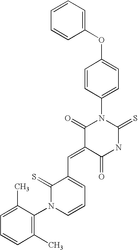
C1=CC=CC(OC2=CC=C(N3C(=O)C(=CC4=CC=CN(C5=C(C)C=CC=C5C)C4=S)C(=O)NC3=S)C=C2)=C1
